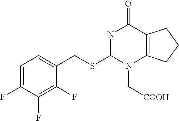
C1=C(F)C(F)=C(F)C(CSC2=NC(=O)C3=C(N2C[COOH])CCC3)=C1
